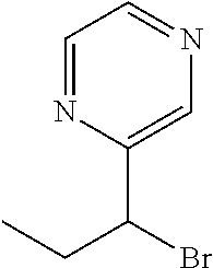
C1=NC(C(Br)CC)=CN=C1
